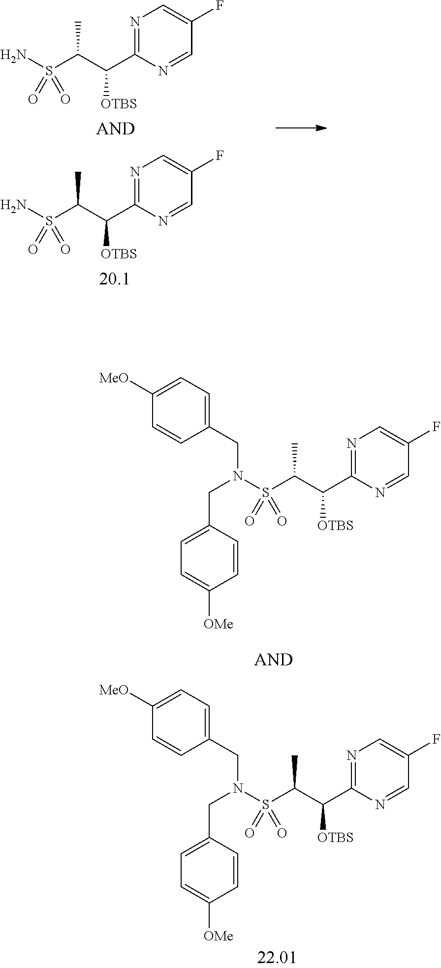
C1=NC(C([OTBS])C(C)S(N)(=O)=O)=NC=C1F.C1=NC(C([OTBS])C(C)S(N)(=O)=O)=NC=C1F.C1=NC(C([OTBS])C(C)S(N(CC2=CC=C([OMe])C=C2)CC2=CC=C([MeO])C=C2)(=O)=O)=NC=C1F.C1=NC(C([OTBS])C(C)S(=O)(=O)N(CC2=CC=C([OMe])C=C2)CC2=CC=C([MeO])C=C2)=NC=C1F
